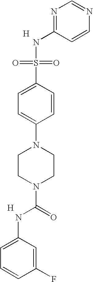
[H].N1=C(NS(=O)(=O)C2=CC=C(N3CCN(C(=O)NC4=CC=CC(F)=C4)CC3)C=C2)C=CN=C1.[H]
